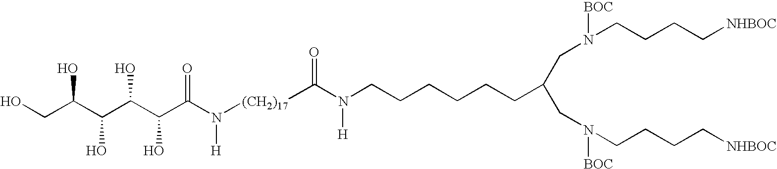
C(CN(CCCC[NHBOC])[BOC])(CCCCCCN(C([(CH2)17]N(C(C(C(C(C(CO)O)O)O)O)=O)[H])=O)[H])CN(CCCC[NHBOC])[BOC]
